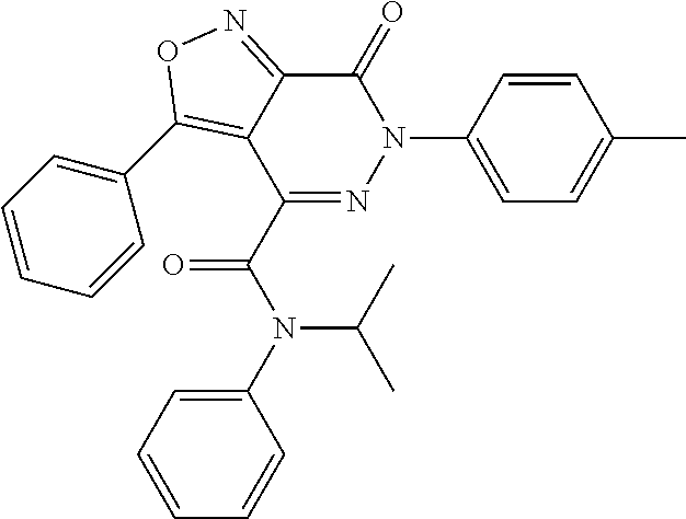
C1(C(=O)N(C(C)C)C2=CC=CC=C2)=NN(C2=CC=C(C)C=C2)C(=O)C2=NOC(C3=CC=CC=C3)=C12
